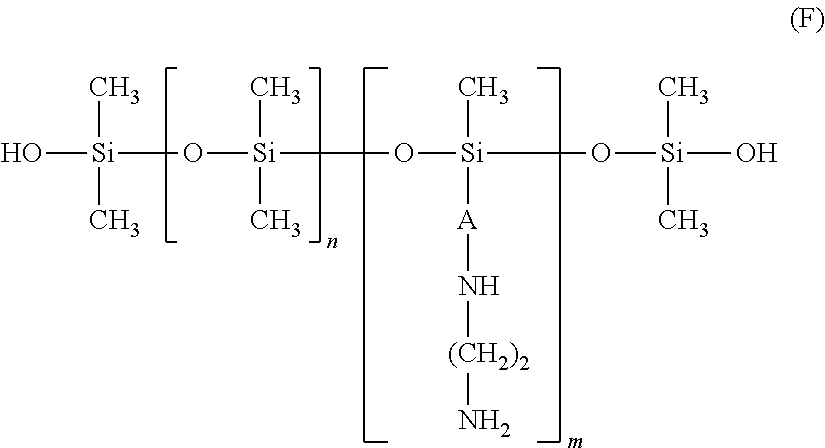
O([Si](C)(C)O[Si](C)(O[Si](O)(C)C)[A]N[(CH2)2]N)[Si](C)(C)O
